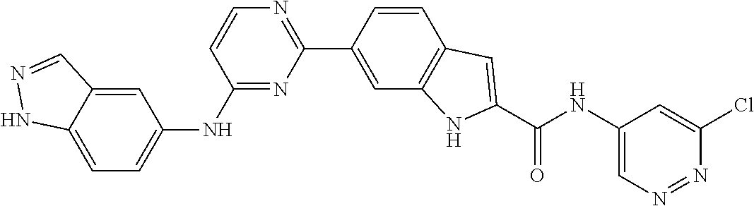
C1=CC(C2=NC=CC(NC3=CC=C4C(=C3)C=NN4)=N2)=CC2=C1C=C(C(NC1=CN=NC(Cl)=C1)=O)N2
